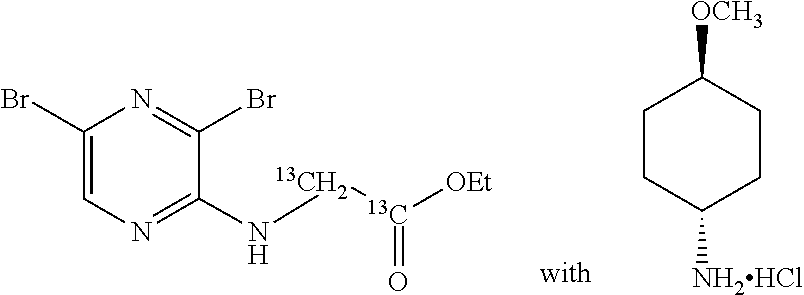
C1CC([NH2HCl])CCC1[OCH3].C1(Br)=CN=C(N[13CH2][13C]([OEt])=O)C(Br)=N1
